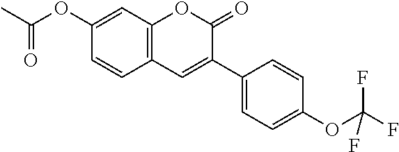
C1(OC(C)=O)=CC2=C(C=C1)C=C(C1=CC=C(OC(F)(F)F)C=C1)C(=O)O2
